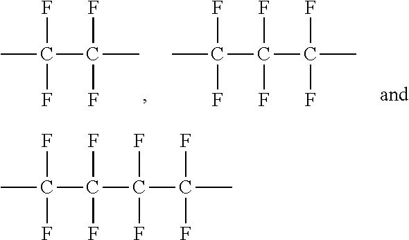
CC(C(C)(F)F)(F)F.CC(C(C(C)(F)F)(F)F)(F)F.CC(C(C(C(C)(F)F)(F)F)(F)F)(F)F
